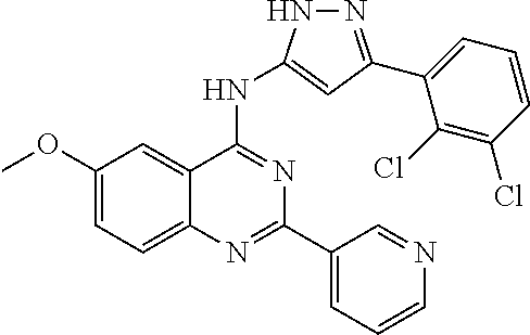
C1(OC)=CC=C2C(=C1)C(NC1=CC(C3=CC=CC(Cl)=C3Cl)=NN1)=NC(C1=CC=CN=C1)=N2
